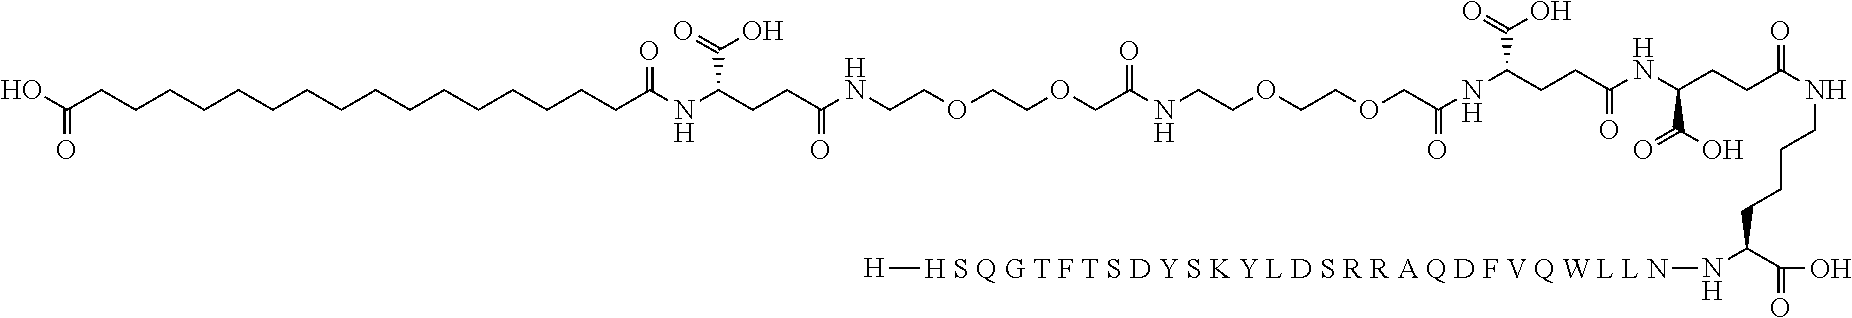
OC(CCCCCCCCCCCCCCCCC(NC(CCC(NCCOCCOCC(=O)NCCOCCOCC(=O)NC(CCC(=O)NC(CCC(=O)NCCCCC(N[H S Q G T F T S D Y S K Y L D S R R A Q D F V Q W L L N][H])C(=O)O)C(O)=O)C(O)=O)=O)C(O)=O)=O)=O
